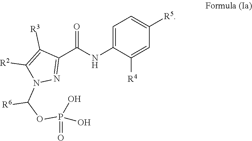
N1(C(OP(=O)(O)O)[R6])N=C(C(NC2=CC=C([R5])C=C2[R4])=O)C([R3])=C1[R2]
